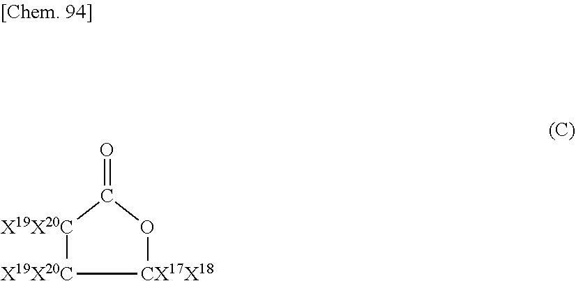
[X19X20C]1[X19X20C][CX17X18]OC1=O
